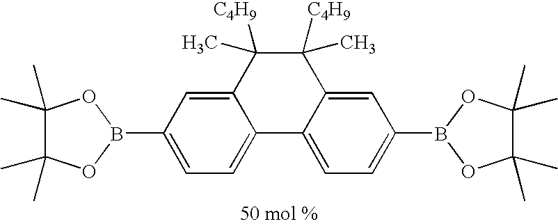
C1=C(B2OC(C)(C)C(C)(C)O2)C=C2C(=C1)C1=CC=C(B3OC(C)(C)C(C)(C)O3)C=C1C([C4H9])(C)C2(C)[C4H9]
